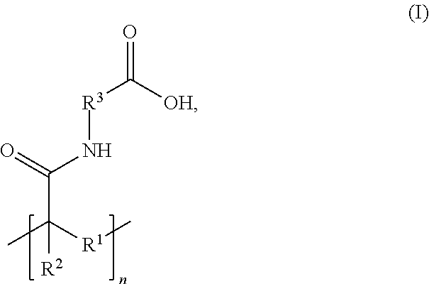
C(C([R1]C)(C)[R2])(=O)N[R3]C([OH])=O
